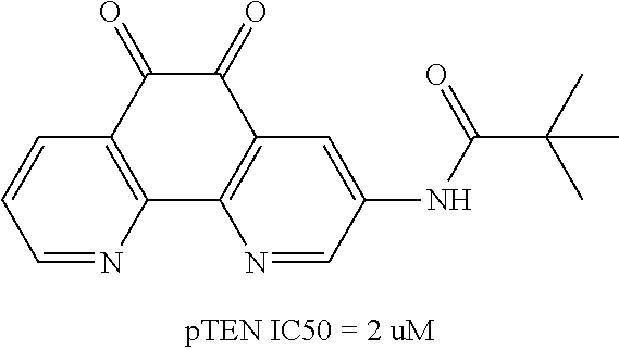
C1=NC2=C(C=C1)C(=O)C(=O)C1=C2N=CC(NC(C(C)(C)C)=O)=C1
